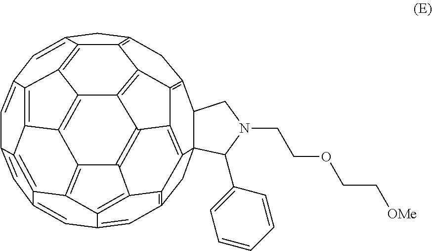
C1=C2C=C3C=C4C=C5C=C6CC7=C8C6=C6C5=C5C4=C3C3=C4C5=C6C5=C8C6=C(C7)C7C8(CC1=C1C8=C6C5=C4C1=C23)C(C1=CC=CC=C1)N(CCOCC[OMe])C7
